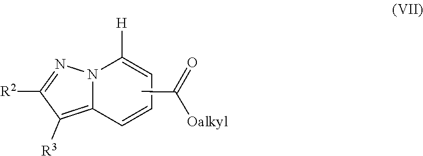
C1([H])=CC=CC2=C([R3])C([R2])=NN12.O=C(C)[Oalkyl]
